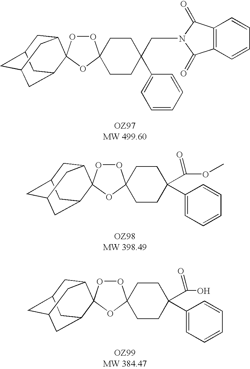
O1OC2(OC13CCC(C1=CC=CC=C1)(CN1C(=O)C4=C(C1=O)C=CC=C4)CC3)C1CC3CC(CC2C3)C1.O1OC2(OC13CCC(C(OC)=O)(C1=CC=CC=C1)CC3)C1CC3CC(CC2C3)C1.O1OC2(OC13CCC(C(O)=O)(C1=CC=CC=C1)CC3)C1CC3CC(CC2C3)C1
